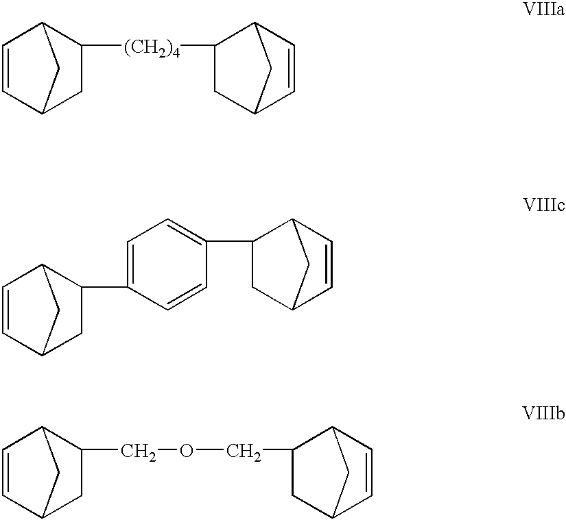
C1=CC2CC([(CH2)4]C3CC4C=CC3C4)C1C2.C1=CC2CC(C3=CC=C(C4CC5C=CC4C5)C=C3)C1C2.C1=CC2CC(COCC3CC4C=CC3C4)C1C2
